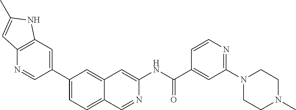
C1(C(=O)NC2=CC3=CC(C4=CC5=C(N=C4)C=C(C)N5)=CC=C3C=N2)=CC(N2CCN(C)CC2)=NC=C1
